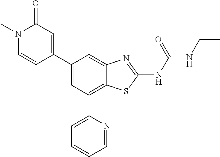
C1(C2=CC(=O)N(C)C=C2)=CC(C2=CC=CC=N2)=C2C(=C1)N=C(NC(NCC)=O)S2
